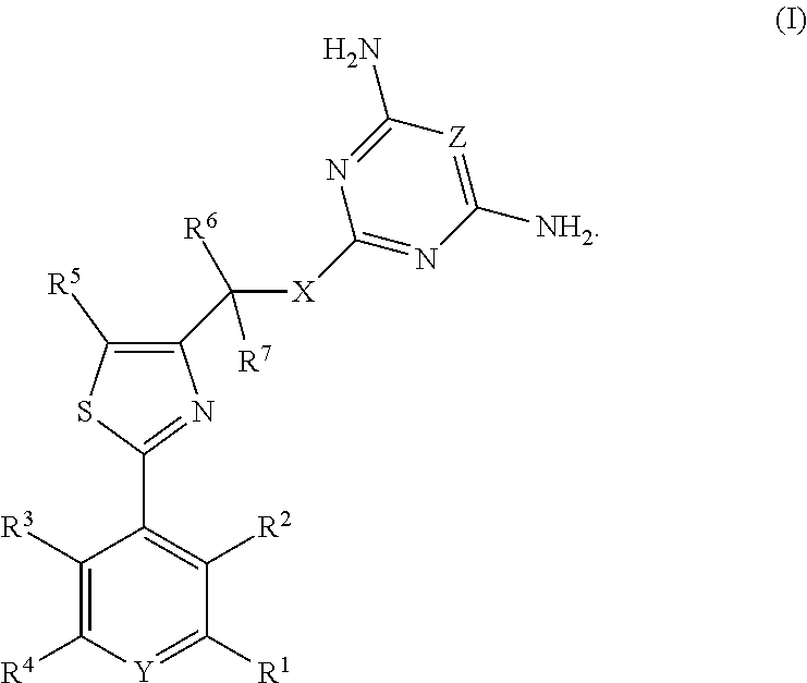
C1(C([X]C2=NC([NH2])=[Z]C(N)=N2)([R6])[R7])=C([R5])SC(C2=C([R2])C([R1])=[Y]C([R4])=C2[R3])=N1
